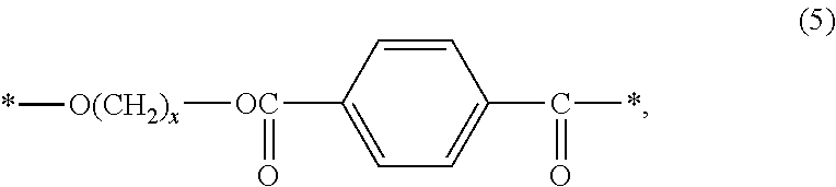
C1=CC([OC]([O(CH2)x]*)=O)=CC=C1C(*)=O
